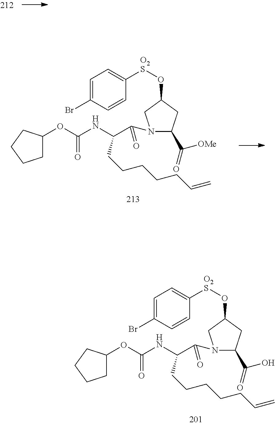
N1(C(C(NC(OC2CCCC2)=O)CCCCCC=C)=O)C(C(=O)[OMe])CC(O[O2S]C2=CC=C(Br)C=C2)C1.N1(C(C(NC(OC2CCCC2)=O)CCCCCC=C)=O)C(C(=O)O)CC(O[O2S]C2=CC=C(Br)C=C2)C1
